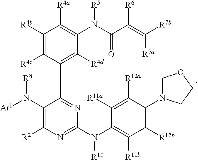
[R11b]C1=C(N([R10])C2=NC([R2])=C(N([Ar1])[R8])C(C3=C([R4d])C(N(C(C(=C([R7b])[R7a])[R6])=O)[R5])=C([R4a])C([R4b])=C3[R4c])=N2)C([R11a])=C([R12a])C(N2COCC2)=C1[R12b]
